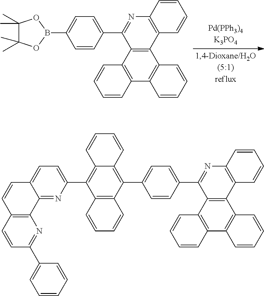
B1(C2=CC=C(C3=NC4=C(C5=C3C3=C(C6=C5C=CC=C6)C=CC=C3)C=CC=C4)C=C2)OC(C)(C)C(C)(C)O1.C12=NC(C3=C4C(=C(C5=CC=C(C6=NC7=C(C8=C6C6=C(C9=C8C=CC=C9)C=CC=C6)C=CC=C7)C=C5)C5=C3C=CC=C5)C=CC=C4)=CC=C1C=CC1=C2N=C(C2=CC=CC=C2)C=C1
